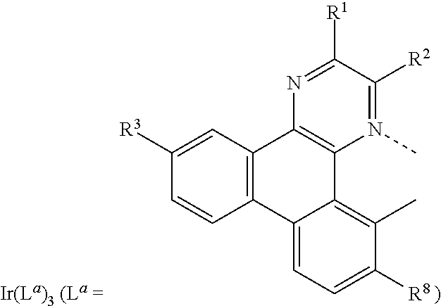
C1=C([R3])C=CC2=C1C1=C(C3=C(C)C([R8])=CC=C23)N(C)=C([R2])C([R1])=N1
